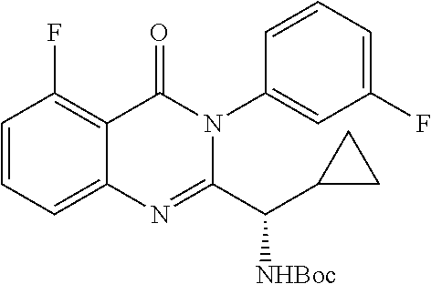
C1=CC=C2C(=C1F)C(=O)N(C1=CC(F)=CC=C1)C(C(C1CC1)[NHBoc])=N2
